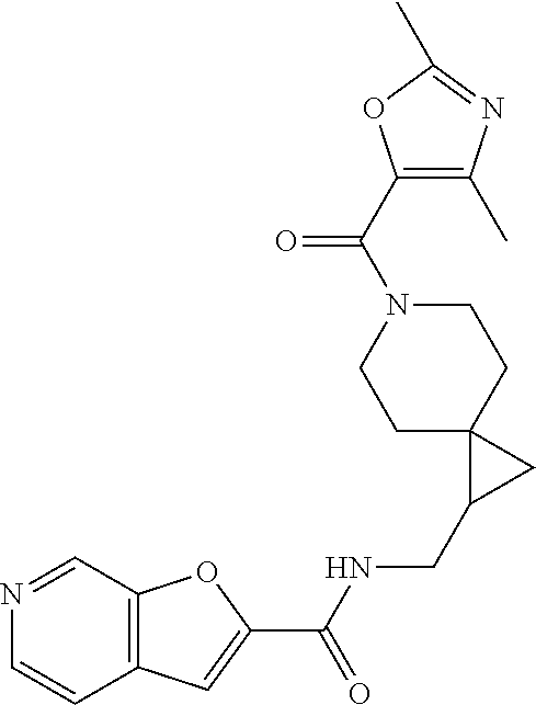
C12=C(C=NC=C1)OC(C(NCC1CC13CCN(C(=O)C1=C(C)N=C(C)O1)CC3)=O)=C2
